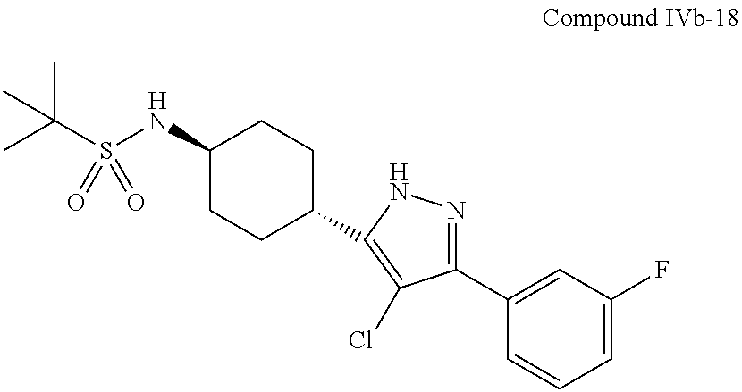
CC(S(NC1CCC(C2=C(Cl)C(C3=CC(F)=CC=C3)=NN2)CC1)(=O)=O)(C)C
